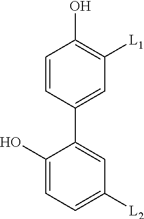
C1=CC(C2=CC([L2])=CC=C2O)=CC([L1])=C1O
